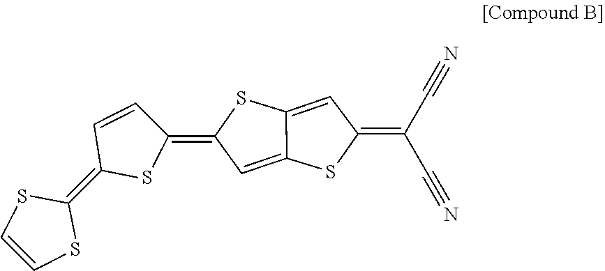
C1(=C(C#N)C#N)C=C2C(=CC(=C3C=CC(=C4SC=CS4)S3)S2)S1
